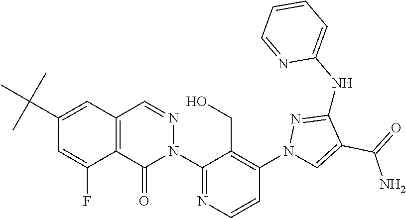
C12=C(C=NN(C3=NC=CC(N4C=C(C(=O)N)C(NC5=CC=CC=N5)=N4)=C3CO)C1=O)C=C(C(C)(C)C)C=C2F
